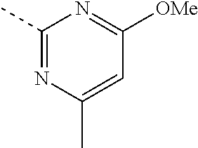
C1(C)=NC(C)=CC([OMe])=N1
